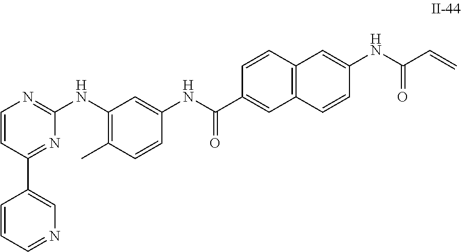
C1=CC(C2=CN=CC=C2)=NC(NC2=C(C)C=CC(NC(=O)C3=CC4=C(C=C3)C=C(NC(C=C)=O)C=C4)=C2)=N1
